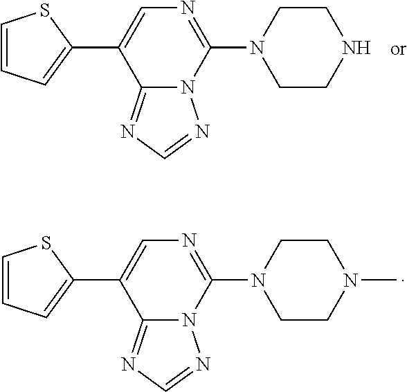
C1=CC=C(C2=CN=C(N3CCNCC3)N3C2=NC=N3)S1.C1=CC=C(C2=CN=C(N3CCN(C)CC3)N3C2=NC=N3)S1
